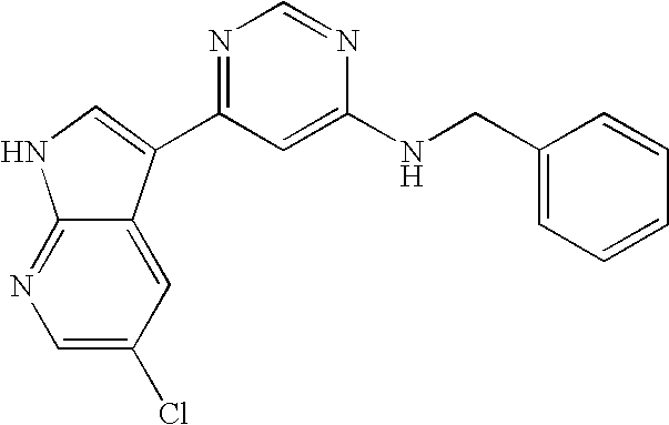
C1(NCC2=CC=CC=C2)=CC(C2=CNC3=NC=C(Cl)C=C32)=NC=N1
